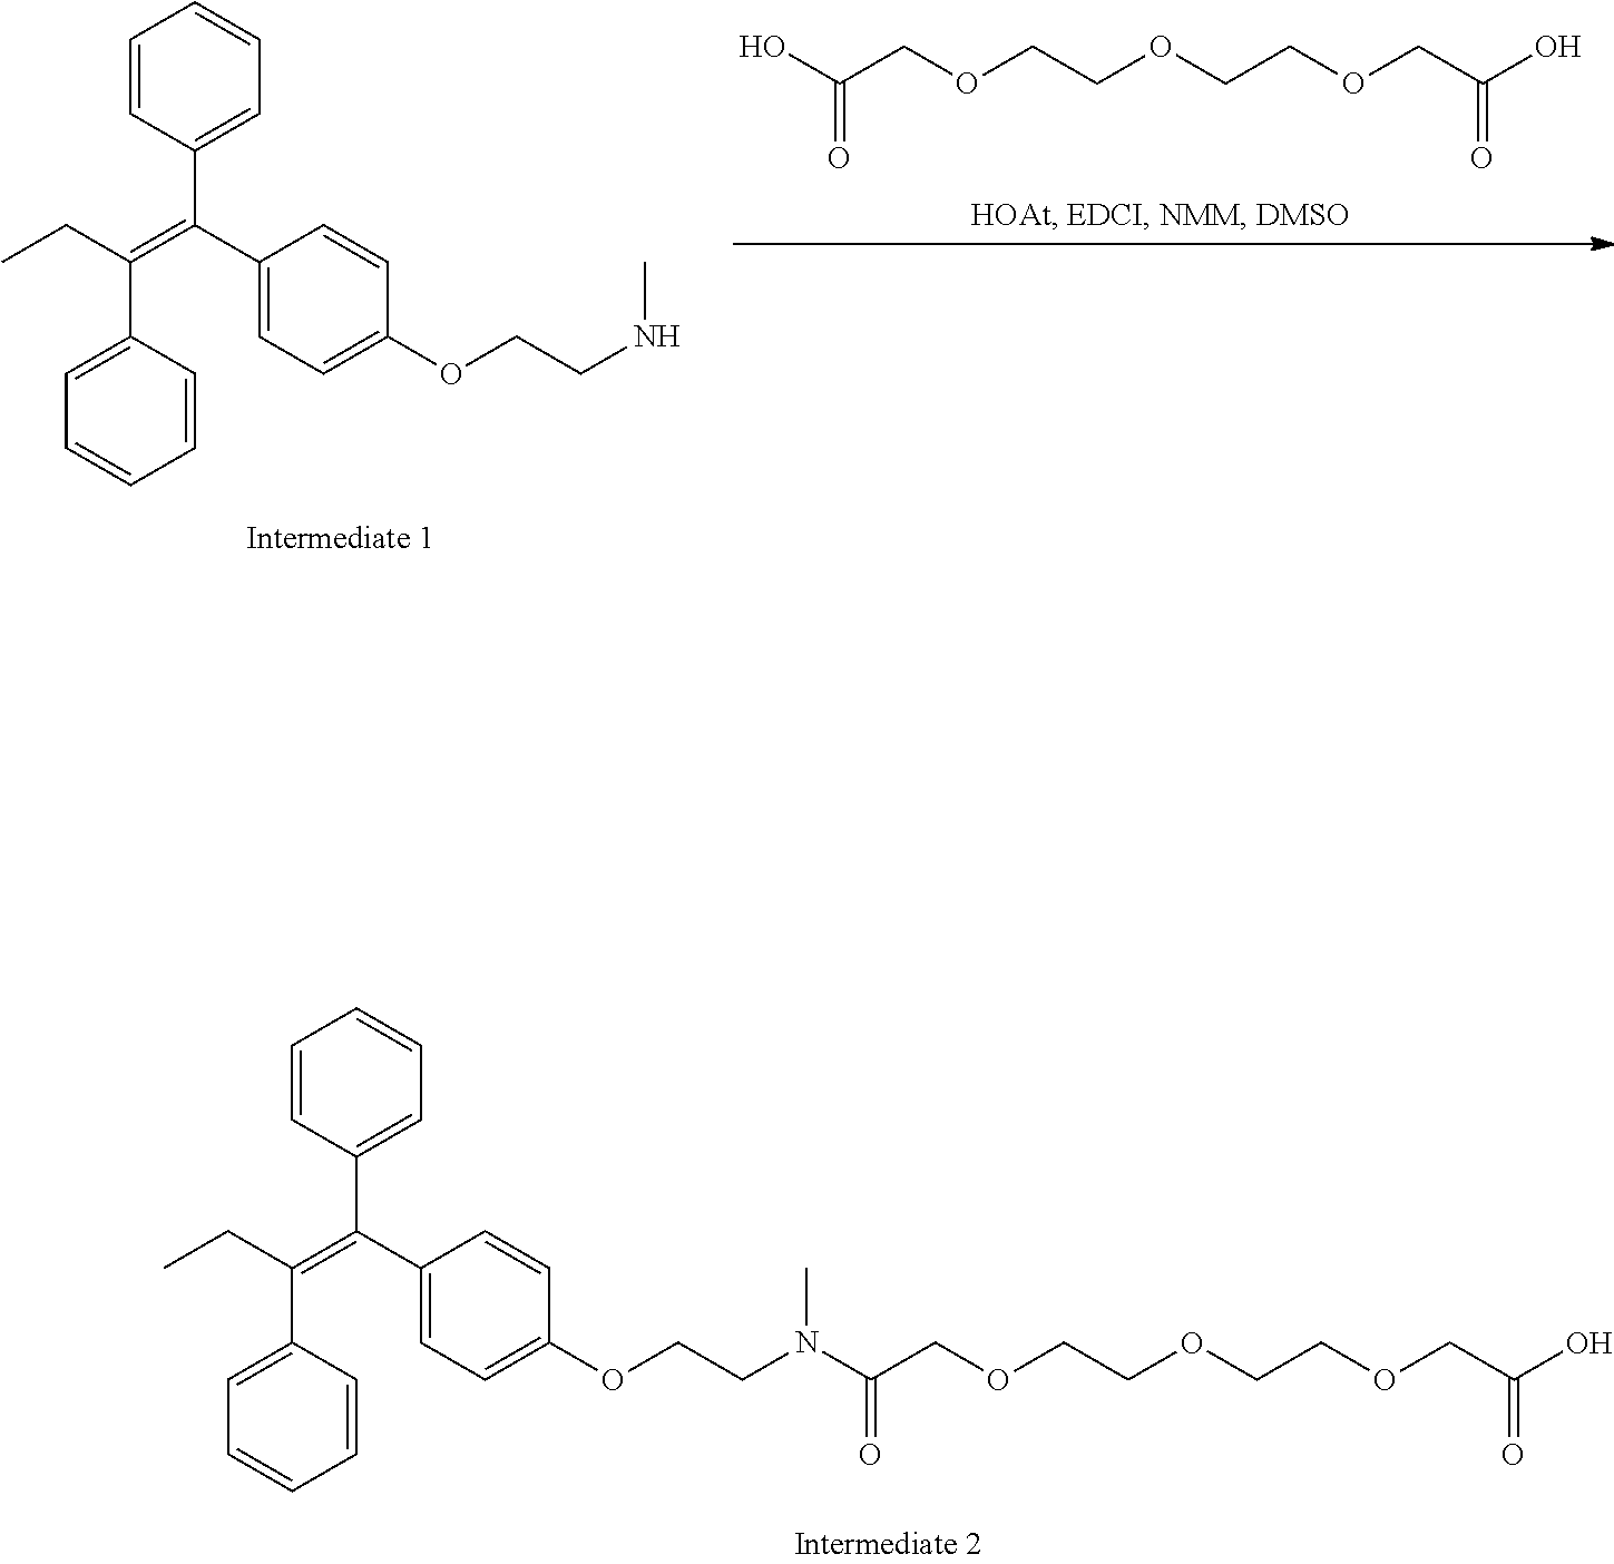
C1=CC(C(C2=CC=C(OCCNC)C=C2)=C(CC)C2=CC=CC=C2)=CC=C1.OC(COCCOCCOCC(O)=O)=O.C1=CC(C(C2=CC=C(OCCN(C)C(COCCOCCOCC(O)=O)=O)C=C2)=C(CC)C2=CC=CC=C2)=CC=C1
